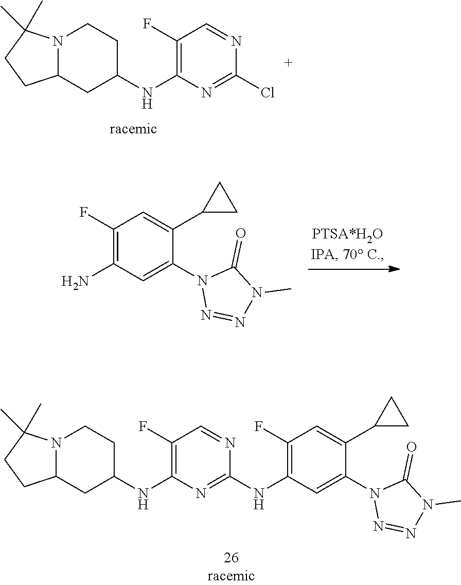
C1(F)=C(N)C=C(N2N=NN(C)C2=O)C(C2CC2)=C1.N12C(CC(NC3=C(F)C=NC(NC4=C(F)C=C(C5CC5)C(N5N=NN(C)C5=O)=C4)=N3)CC1)CCC2(C)C.N12C(CC(NC3=C(F)C=NC(Cl)=N3)CC1)CCC2(C)C
